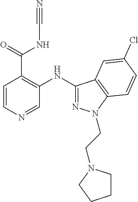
C1=CN=CC(NC2=NN(CCN3CCCC3)C3=C2C=C(Cl)C=C3)=C1C(=O)NC#N
